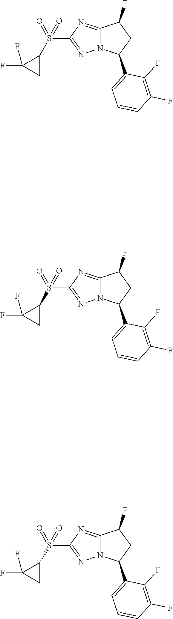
C1(S(C2C(F)(F)C2)(=O)=O)=NN2C(=N1)C(F)CC2C1=CC=CC(F)=C1F.C1(S(C2C(F)(F)C2)(=O)=O)=NN2C(=N1)C(F)CC2C1=CC=CC(F)=C1F.C1(S(C2C(F)(F)C2)(=O)=O)=NN2C(=N1)C(F)CC2C1=CC=CC(F)=C1F
